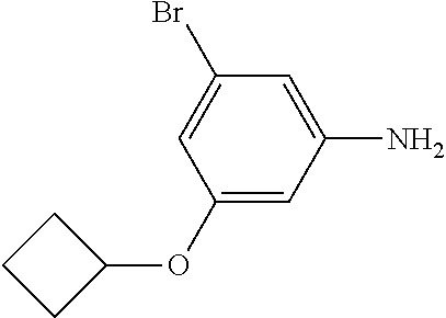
C1(Br)=CC(OC2CCC2)=CC(N)=C1
